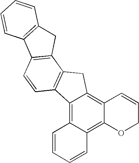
C12=C3C(=C4C(=C1CC1=C2C=CC2=C1CC1=C2C=CC=C1)C=CCO4)C=CC=C3
